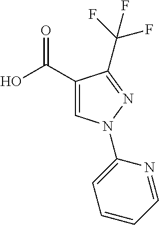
C(F)(F)(F)C1=NN(C2=CC=CC=N2)C=C1C(O)=O
